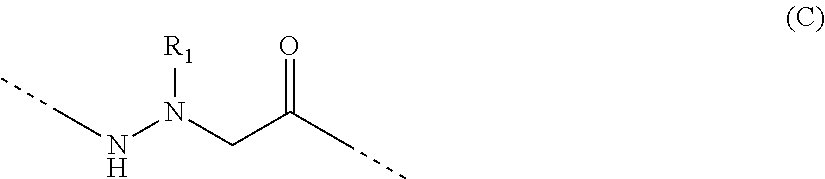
C(NN(CC(CC)=O)[R1])C
